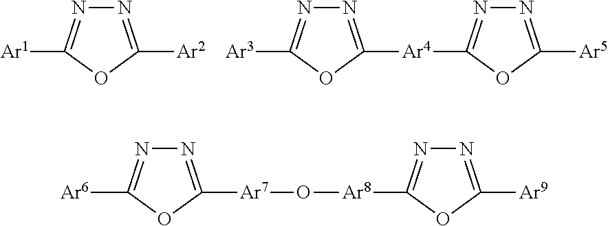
[Ar1]C1=NN=C([Ar2])O1.[Ar3]C1=NN=C([Ar4]C2=NN=C([Ar5])O2)O1.N1=C([Ar7]O[Ar8]C2=NN=C([Ar9])O2)OC([Ar6])=N1
